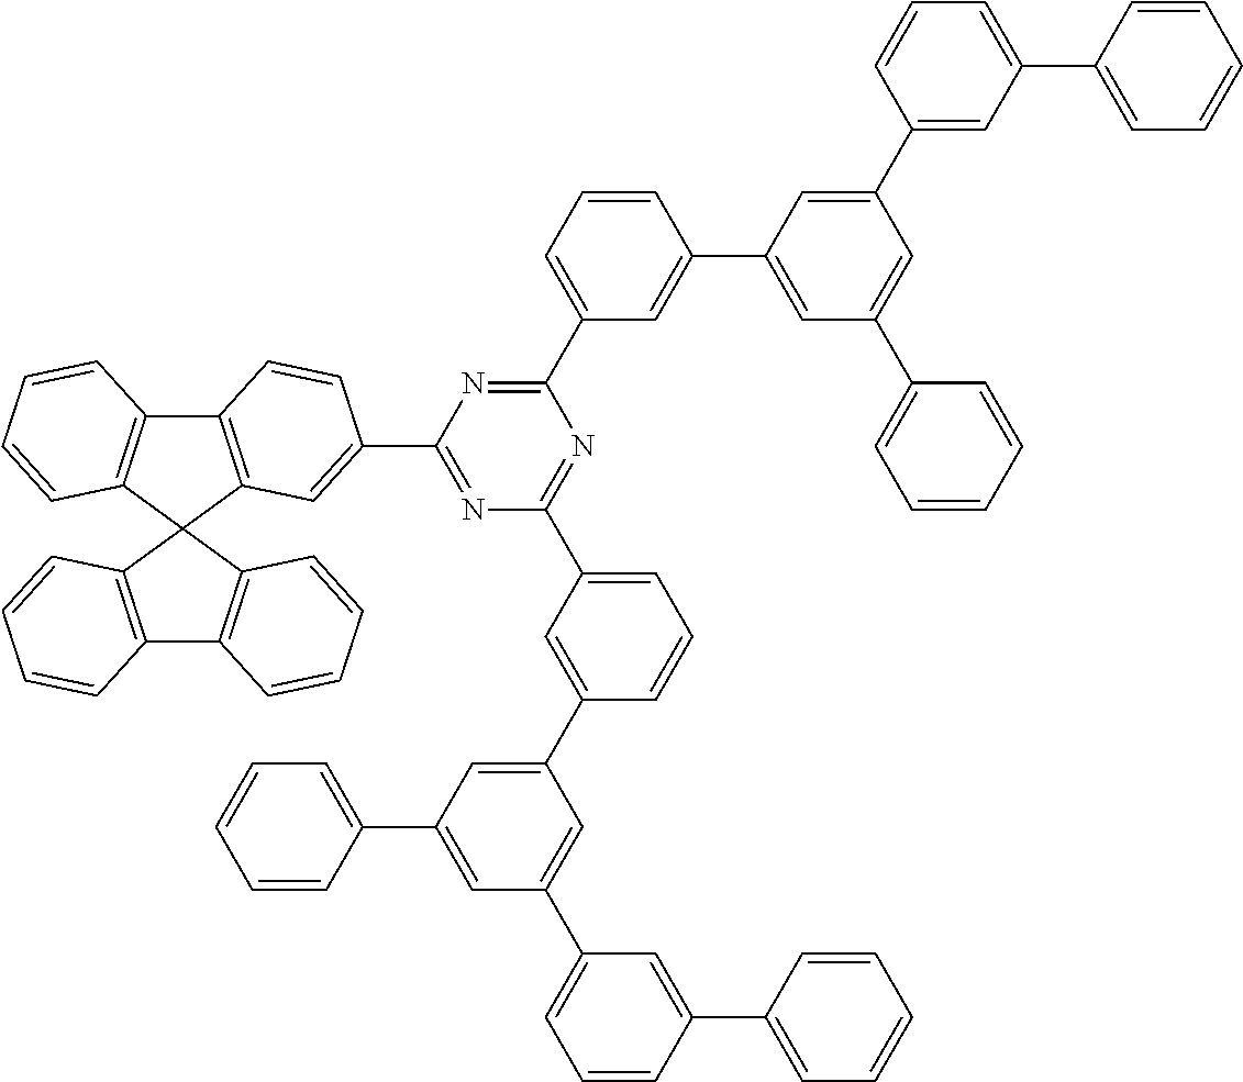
C12=C(C=CC=C1)C1(C3=C2C=CC=C3)C2=C(C3=C1C=CC=C3)C=CC(C1=NC(C3=CC=CC(C4=CC(C5=CC=CC=C5)=CC(C5=CC=CC(C6=CC=CC=C6)=C5)=C4)=C3)=NC(C3=CC=CC(C4=CC(C5=CC=CC=C5)=CC(C5=CC(C6=CC=CC=C6)=CC=C5)=C4)=C3)=N1)=C2
